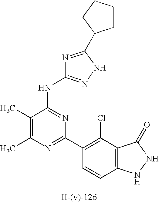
N1=C(C2CCCC2)NN=C1NC1=NC(C2=C(Cl)C3=C(C=C2)NNC3=O)=NC(C)=C1C
